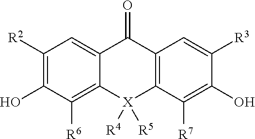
C1([R2])=C(O)C([R6])=C2C(=C1)C(=O)C1=C(C([R7])=C(O)C([R3])=C1)[X]2([R5])[R4]
